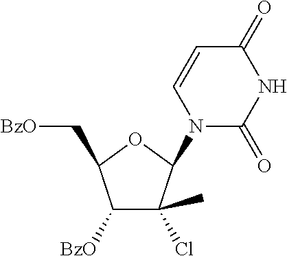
C1([BzO])C(Cl)(C)C(N2C(=O)NC(=O)C=C2)OC1C[BzO]
